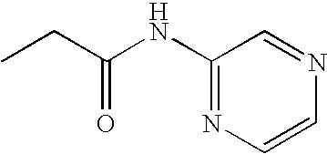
CCC(NC1=NC=CN=C1)=O
